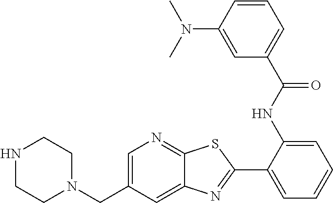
C1=C(CN2CCNCC2)C=C2C(=N1)SC(C1=CC=CC=C1NC(C1=CC=CC(N(C)C)=C1)=O)=N2
